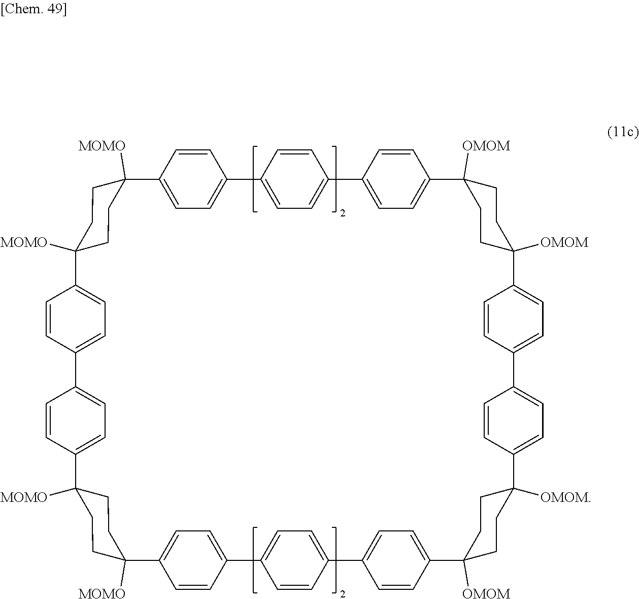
C1=CC2=CC=C1C1=CC=C(C=C1)C1([OMOM])CCC([OMOM])(CC1)C1=CC=C(C3=CC=C(C4=CC=C(C=C4)C4([MOMO])CCC([MOMO])(C5=CC=C(C=C5)C5=CC=C(C=C5)C5([MOMO])CCC([MOMO])(CC5)C5=CC=C(C6=CC=C(C=C6)C6=CC=C(C=C6)C6([OMOM])CCC2([OMOM])CC6)C=C5)CC4)C=C3)C=C1
